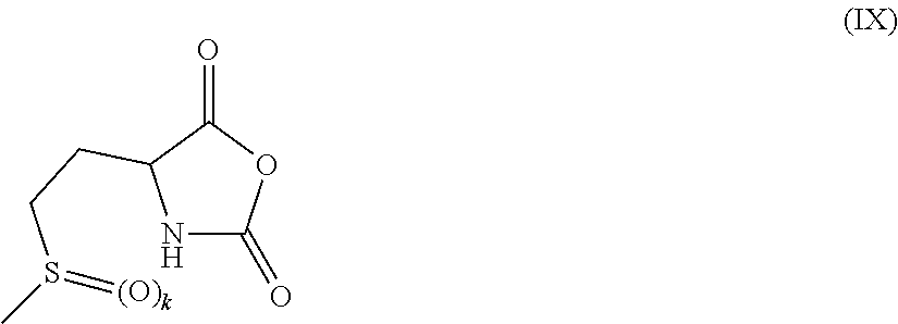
N1C(=O)OC(=O)C1CCS(C)=[(O)k]
